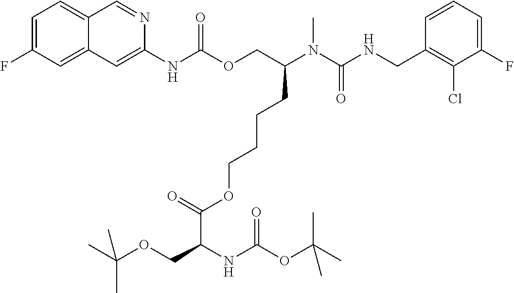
C1=CC(CNC(N(C(COC(NC2=CC3=CC(F)=CC=C3C=N2)=O)CCCCOC(C(COC(C)(C)C)NC(OC(C)(C)C)=O)=O)C)=O)=C(Cl)C(F)=C1
